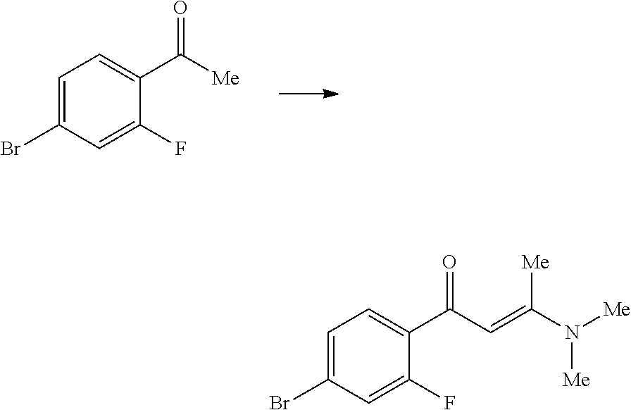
C1=C(Br)C=C(F)C(C(=O)[Me])=C1.C1=C(Br)C=C(F)C(C(=O)C=C(N([Me])[Me])[Me])=C1
